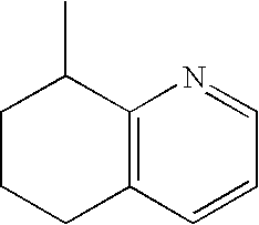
C1CCC2=C(C1C)N=CC=C2
